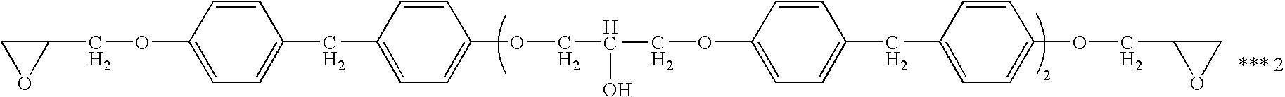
O(C1=CC=C(CC2=CC=C(OCC(COC3=CC=C(CC4=CC=C(OCC5OC5)C=C4)C=C3)O)C=C2)C=C1)CC1CO1
